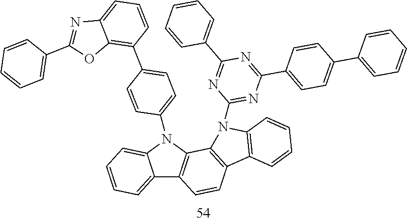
C12=CC=CC=C1N(C1=CC=C(C3=C4C(=CC=C3)N=C(C3=CC=CC=C3)O4)C=C1)C1=C2C=CC2=C1N(C1=NC(C3=CC=C(C4=CC=CC=C4)C=C3)=NC(C3=CC=CC=C3)=N1)C1=C2C=CC=C1
